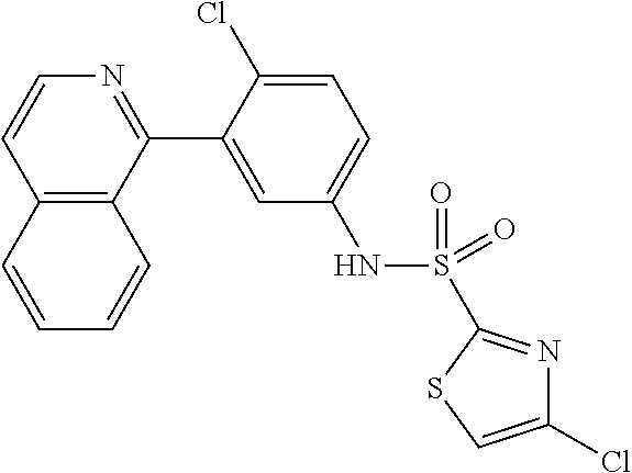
C12=C(C(C3=CC(NS(=O)(=O)C4=NC(Cl)=CS4)=CC=C3Cl)=NC=C1)C=CC=C2
